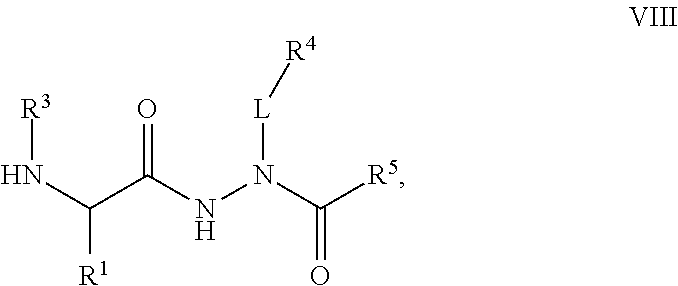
N(C(C(NN(C([R5])=O)[L][R4])=O)[R1])[R3]
